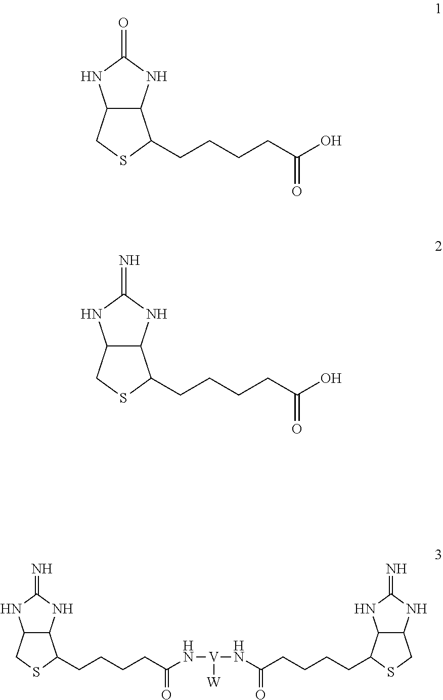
C12C(NC(=N)N1)C(CCCCC(N[V](NC(CCCCC1C3C(CS1)NC(=N)N3)=O)[W])=O)SC2.C12C(NC(=O)N1)C(CCCCC(O)=O)SC2.C12C(NC(=N)N1)C(CCCCC(O)=O)SC2
